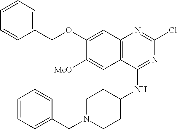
C12=C(C(NC3CCN(CC4=CC=CC=C4)CC3)=NC(Cl)=N1)C=C([MeO])C(OCC1=CC=CC=C1)=C2
